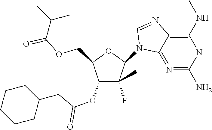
C1(N2C3=N=C(N)NC(NC)=C3N=C2)C(F)(C)C(OC(CC2CCCCC2)=O)C(COC(C(C)C)=O)O1
